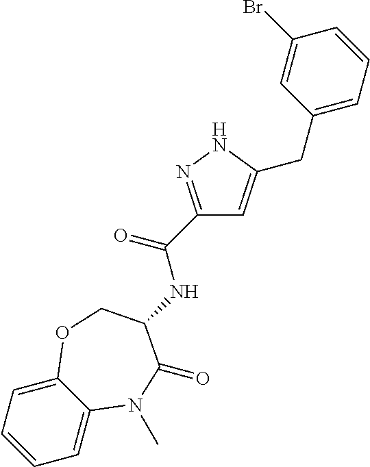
C1=C2C(=CC=C1)OCC(NC(C1=NNC(CC3=CC=CC(Br)=C3)=C1)=O)C(=O)N2C
